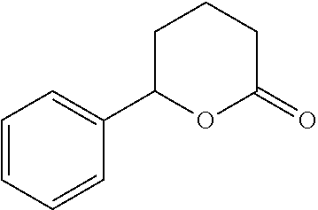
C1=CC=CC(C2OC(=O)CCC2)=C1
